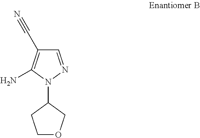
C1=NN(C2CCOC2)C(N)=C1C#N
